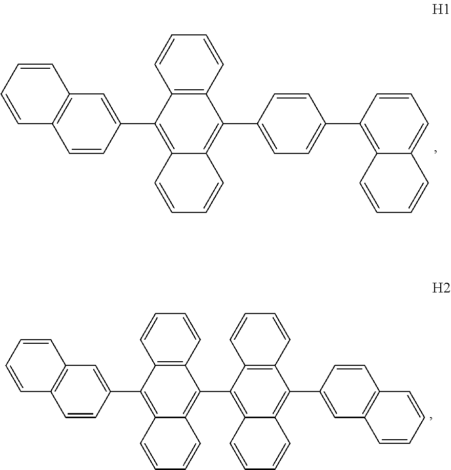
C1=CC=CC2=C1C=CC(C1=C3C(=C(C4=CC=C(C5=C6C(=CC=C5)C=CC=C6)C=C4)C4=C1C=CC=C4)C=CC=C3)=C2.C1=CC=CC2=C1C=CC(C1=C3C(=C(C4=C5C(=C(C6=CC7=C(C=C6)C=CC=C7)C6=C4C=CC=C6)C=CC=C5)C4=C1C=CC=C4)C=CC=C3)=C2
